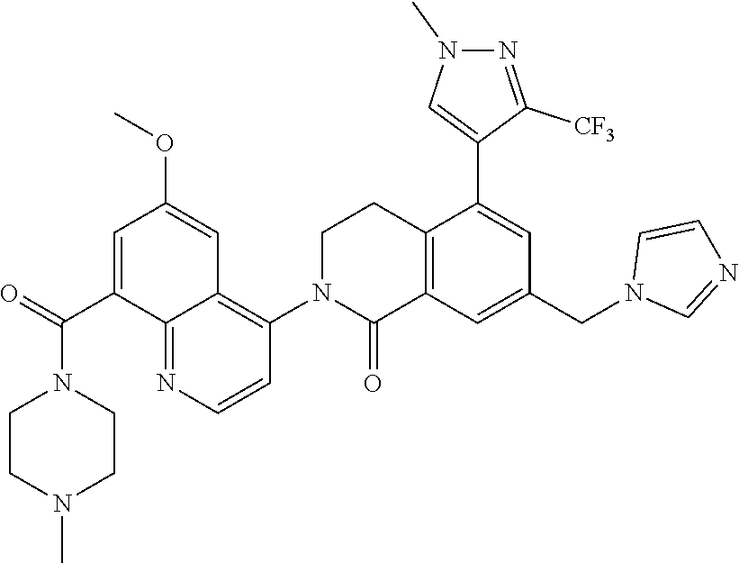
C1N(C2=C3C(=NC=C2)C(C(N2CCN(C)CC2)=O)=CC(OC)=C3)C(=O)C2=C(C1)C(C1=CN(C)N=C1[CF3])=CC(CN1C=NC=C1)=C2
